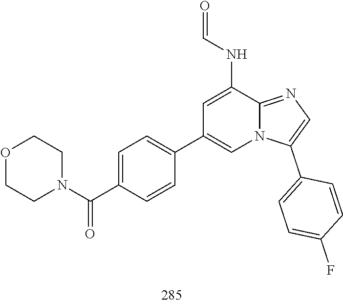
O1CCN(C(C2=CC=C(C3=CN4C(=NC=C4C4=CC=C(F)C=C4)C(NC=O)=C3)C=C2)=O)CC1
